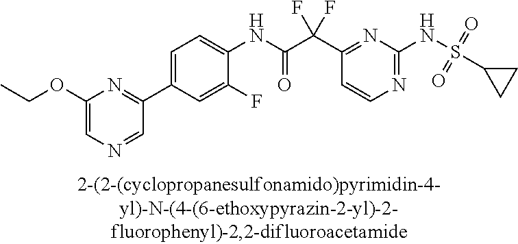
C1(NC(=O)C(C2=NC(NS(C3CC3)(=O)=O)=NC=C2)(F)F)=CC=C(C2=NC(OCC)=CN=C2)C=C1F
